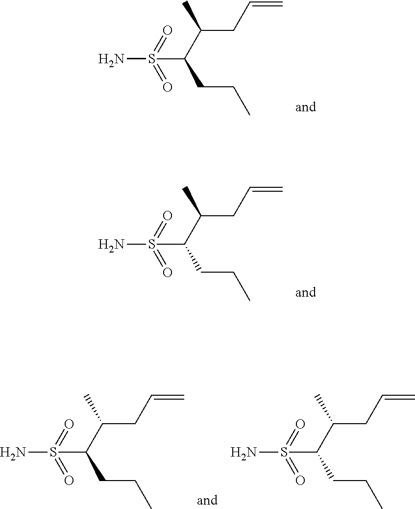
NS(=O)(=O)C(C(CC=C)C)CCC.NS(=O)(=O)C(C(CC=C)C)CCC.NS(=O)(=O)C(C(CC=C)C)CCC.NS(=O)(=O)C(C(CC=C)C)CCC
